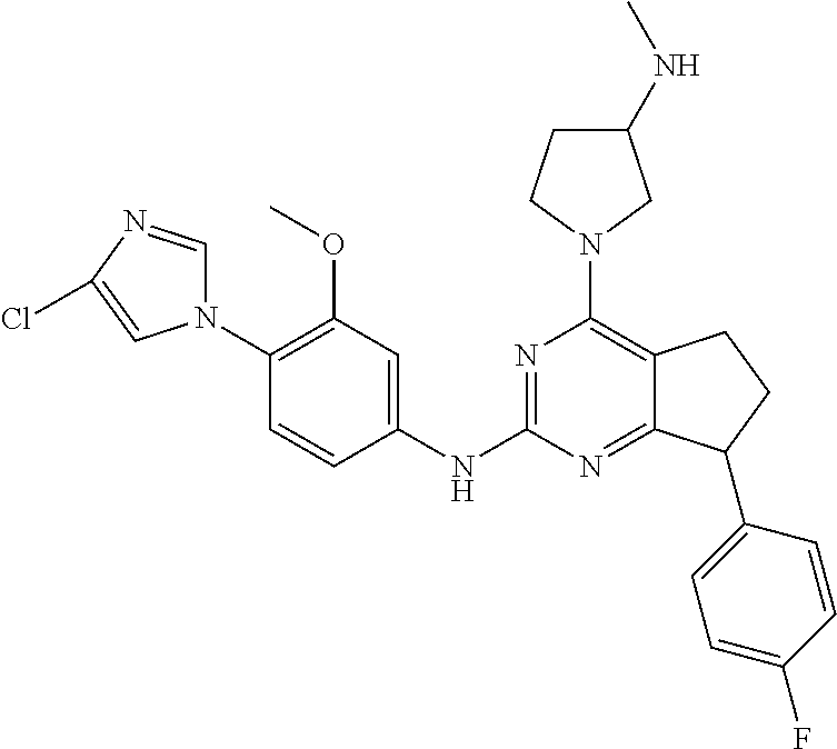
N1(C2=C(OC)C=C(NC3=NC(N4CC(NC)CC4)=C4C(=N3)C(C3=CC=C(F)C=C3)CC4)C=C2)C=NC(Cl)=C1
